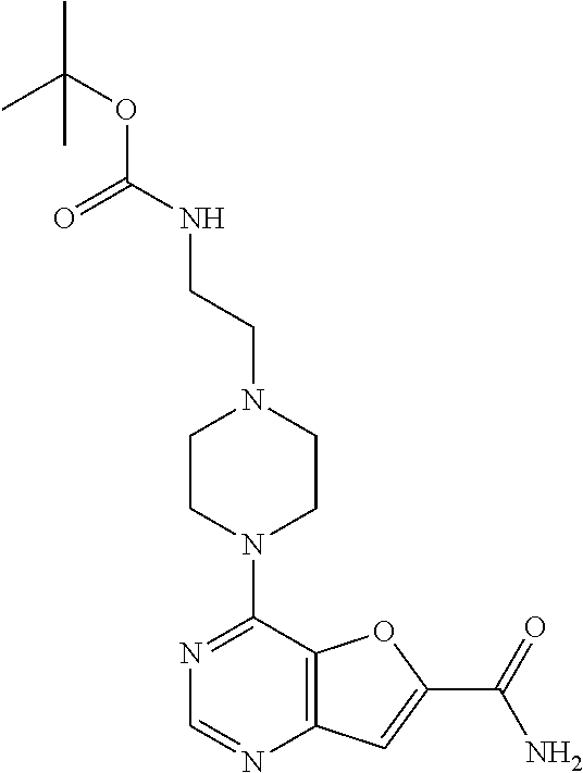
N1=C(N2CCN(CCNC(=O)OC(C)(C)C)CC2)C2=C(N=C1)C=C(C(=O)N)O2
